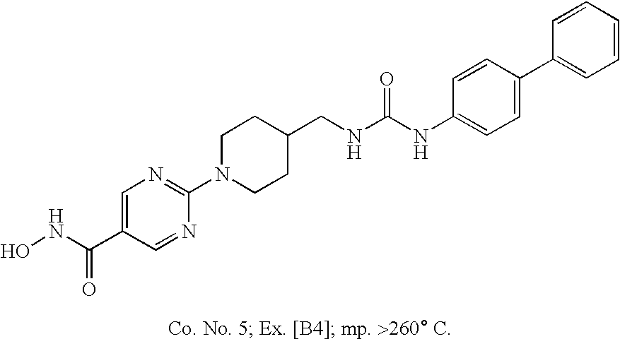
C1=C(C(NO)=O)C=NC(N2CCC(CNC(NC3=CC=C(C4=CC=CC=C4)C=C3)=O)CC2)=N1
